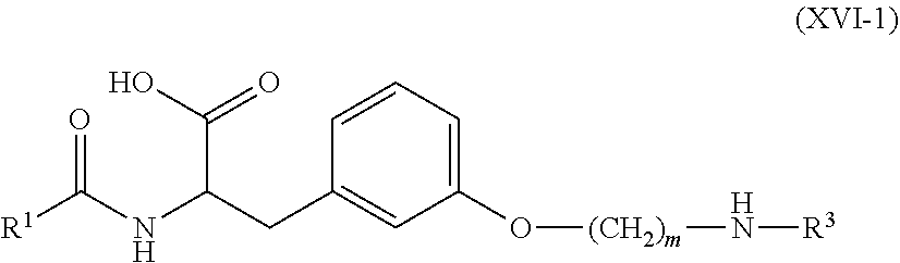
C1(O[(CH2)m]N[R3])=CC=CC(CC(NC([R1])=O)C(O)=O)=C1
